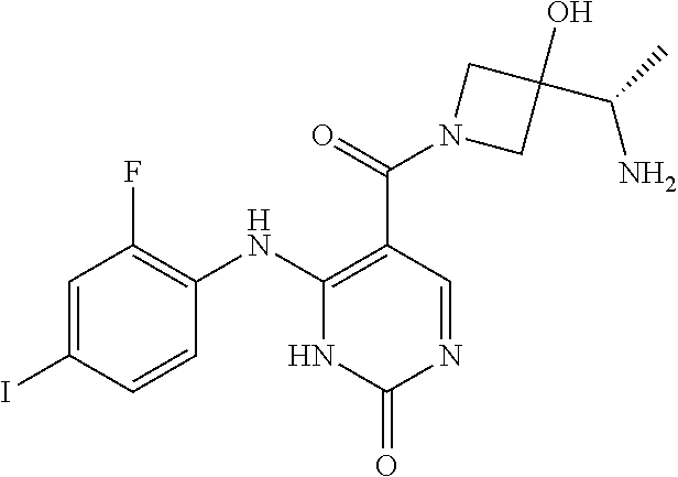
C1=C(I)C=CC(NC2=C(C(=O)N3CC(C(N)C)(O)C3)C=NC(=O)N2)=C1F
